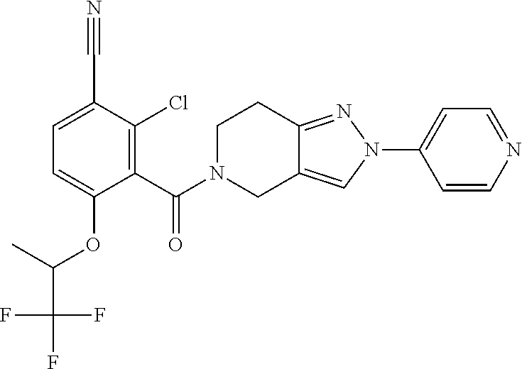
C12=NN(C3=CC=NC=C3)C=C1CN(C(=O)C1=C(Cl)C(C#N)=CC=C1OC(C(F)(F)F)C)CC2
